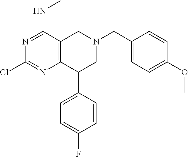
N1=C(NC)C2=C(N=C1Cl)C(C1=CC=C(F)C=C1)CN(CC1=CC=C(OC)C=C1)C2
